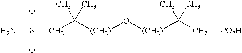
[(CH2)4](O[(CH2)4]C(C)(C)C[CO2H])C(C)(C)CS(N)(=O)=O
